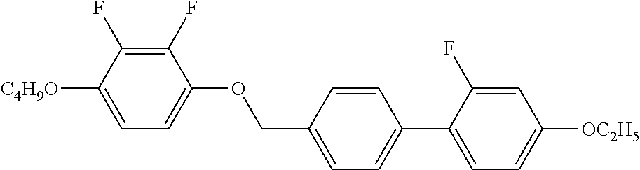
C1(F)=C(F)C([C4H9O])=CC=C1OCC1=CC=C(C2=CC=C([OC2H5])C=C2F)C=C1
